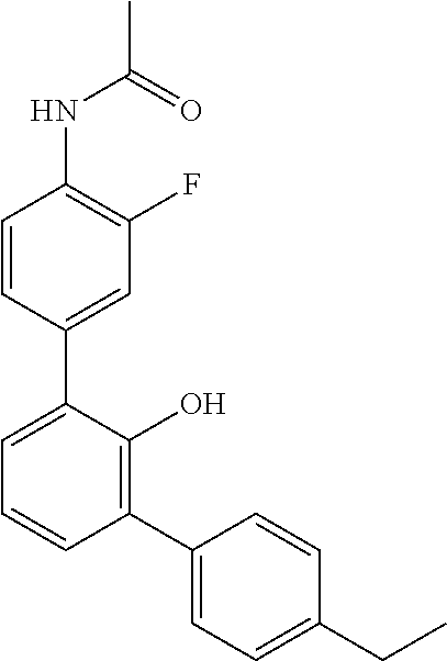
C1=CC(C2=CC=CC(C3=CC=C(CC)C=C3)=C2O)=CC(F)=C1NC(C)=O
